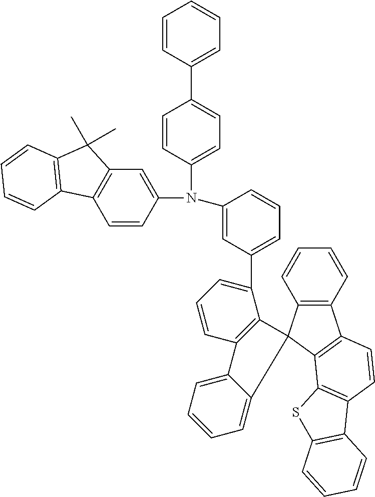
C1=CC=C(C2=CC=CC3=C2C2(C4=CC=CC=C34)C3=C(C4=C2C2=C(C=C4)C4=C(S2)C=CC=C4)C=CC=C3)C=C1N(C1=CC=C(C2=CC=CC=C2)C=C1)C1=CC2=C(C=C1)C1=C(C2(C)C)C=CC=C1
